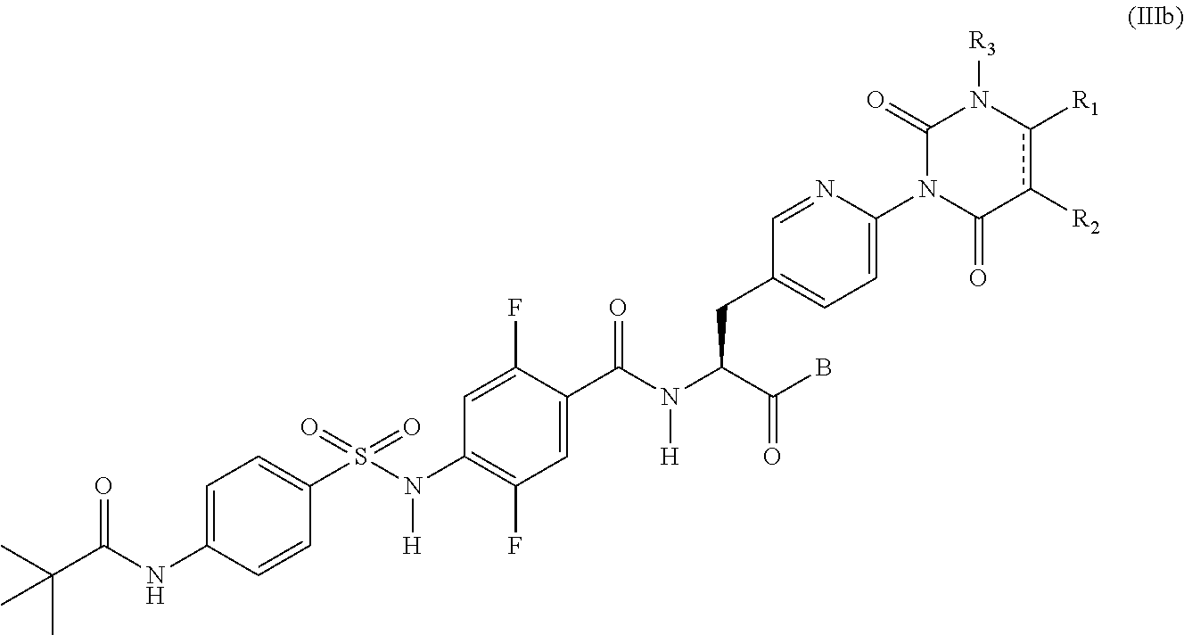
C1=C(C(N(C(C(B)=O)CC2=CC=C(N3C(=O)c([R2])c([R1])N([R3])C3=O)N=C2)[H])=O)C(F)=CC(N(S(C2=CC=C(NC(C(C)(C)C)=O)C=C2)(=O)=O)[H])=C1F
